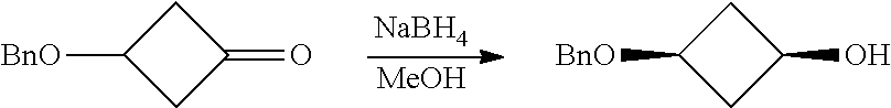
[NaBH4].[MeOH].C1C([BnO])CC1=O.C1C([BnO])CC1O
